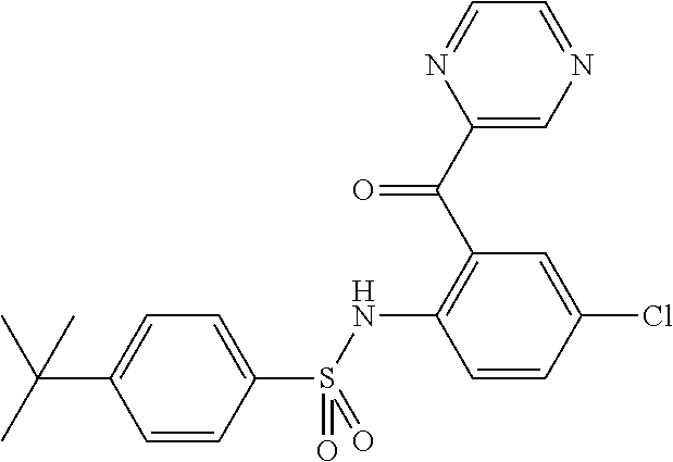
C1(C(C2=C(NS(C3=CC=C(C(C)(C)C)C=C3)(=O)=O)C=CC(Cl)=C2)=O)=CN=CC=N1
